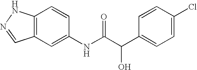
C12=C(C=C(NC(C(C3=CC=C(Cl)C=C3)O)=O)C=C1)C=NN2
